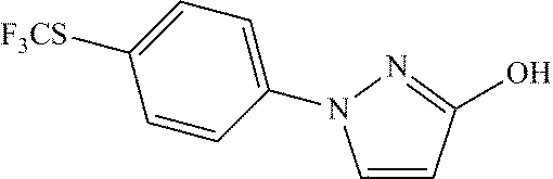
C1=CC(O)=NN1C1=CC=C([F3CS])C=C1
